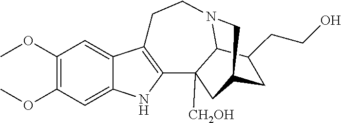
C1(OC)=C(OC)C=C2C(=C1)C1=C(N2)C2([CH2OH])C3N(CC1)CC(C2)CC3CCO
